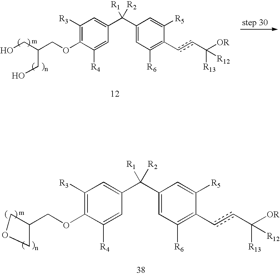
C1([R3])=C(OCC(CO)CO)C([R4])=CC(C(C2=CC([R6])=C(ccC([OR])([R13])[R12])C([R5])=C2)([R1])[R2])=C1.C1([R3])=C(OCC2COC2)C([R4])=CC(C(C2=CC([R6])=C(ccC([OR])([R13])[R12])C([R5])=C2)([R1])[R2])=C1
